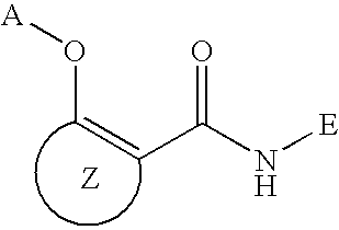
[A]OC=CC(N[E])=O
